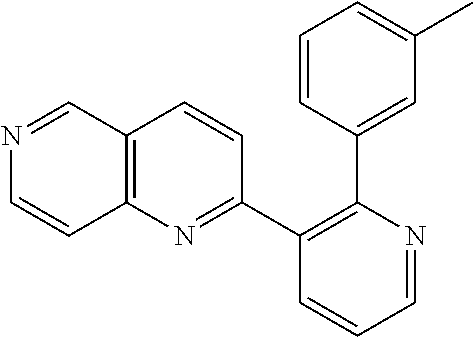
C1(C2=NC3=C(C=C2)C=NC=C3)=C(C2=CC(C)=CC=C2)N=CC=C1
